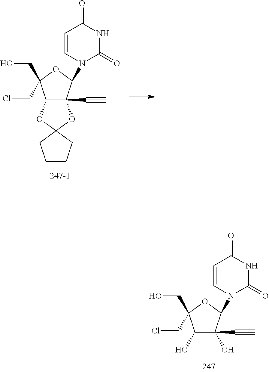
C12C(C#C)(C(N3C(=O)NC(=O)C=C3)OC1(CO)CCl)OC1(O2)CCCC1.C1(O)C(O)(C#C)C(N2C(=O)NC(=O)C=C2)OC1(CO)CCl
